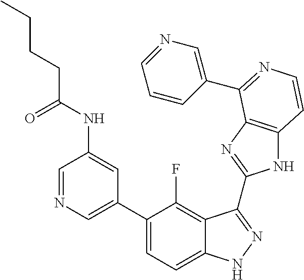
C1=C(C2=CC=C3C(=C2F)C(C2=NC4=C(N2)C=CN=C4C2=CN=CC=C2)=NN3)C=C(NC(CCCC)=O)C=N1
